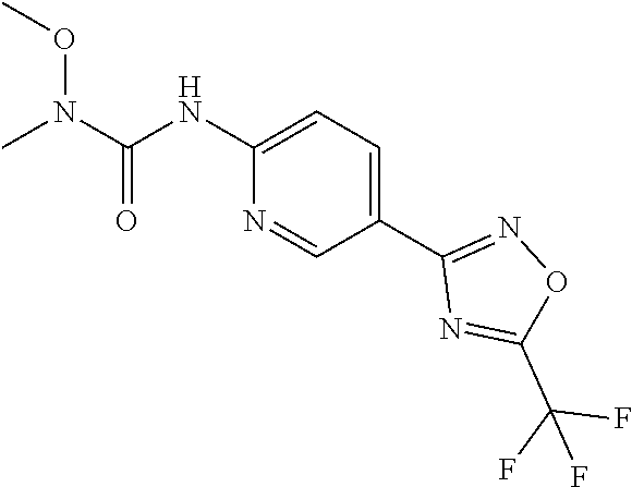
C1(NC(N(OC)C)=O)=CC=C(C2=NOC(C(F)(F)F)=N2)C=N1
